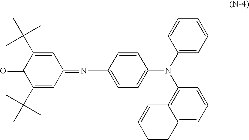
C1(C(C)(C)C)=CC(=NC2=CC=C(N(C3=CC=CC=C3)C3=C4C(=CC=C3)C=CC=C4)C=C2)C=C(C(C)(C)C)C1=O
